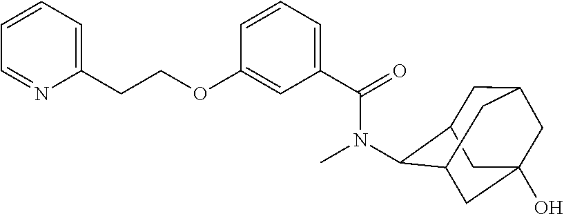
C1=CC=C(CCOC2=CC(C(=O)N(C)C3C4CC5CC(O)(CC3C5)C4)=CC=C2)N=C1
